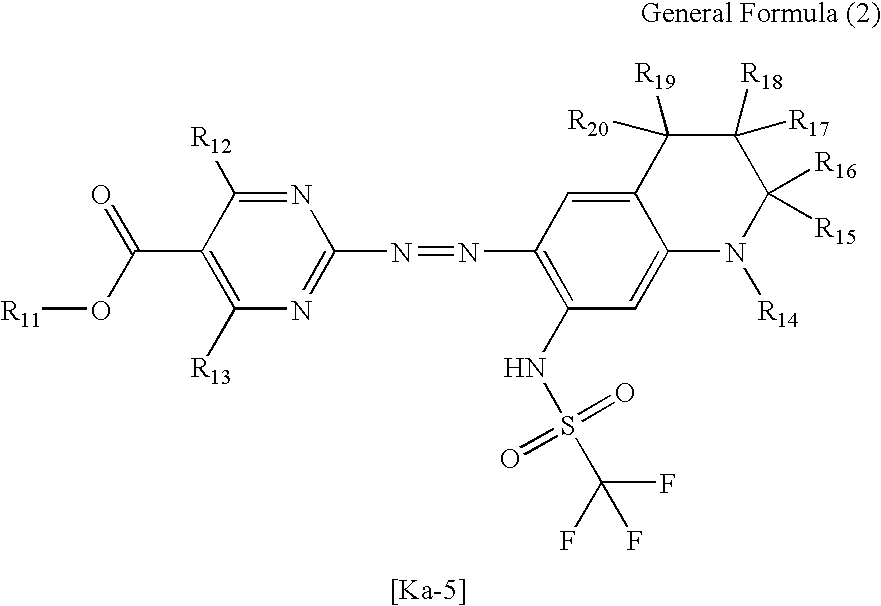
O=C(O[R11])C1=C([R13])N=C(N=NC2=C(NS(C(F)(F)F)(=O)=O)C=C3C(=C2)C([R20])([R19])C([R17])([R18])C([R16])([R15])N3[R14])N=C1[R12]
